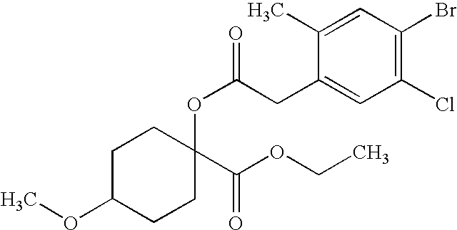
C1C(OC)CCC(OC(=O)CC2=CC(Cl)=C(Br)C=C2C)(C(OCC)=O)C1
